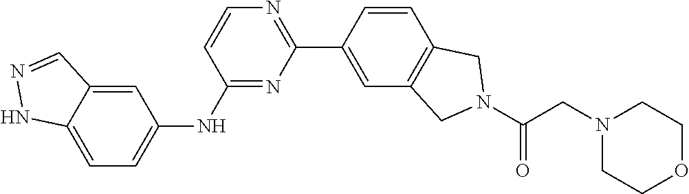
C1=CN=C(C2=CC3=C(C=C2)CN(C(CN2CCOCC2)=O)C3)N=C1NC1=CC=C2C(=C1)C=NN2
